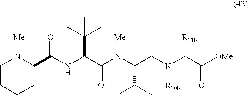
C1CCCC(C(NC(C(N([Me])C(C(C)C)CN([R10b])C([R11b])C([OMe])=O)=O)C(C)(C)C)=O)N1[Me]
